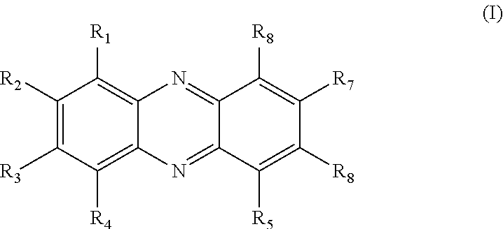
C1([R2])=C([R3])C([R4])=C2C(=C1[R1])N=C1C(=N2)C([R5])=C([R8])C([R7])=C1[R8]
